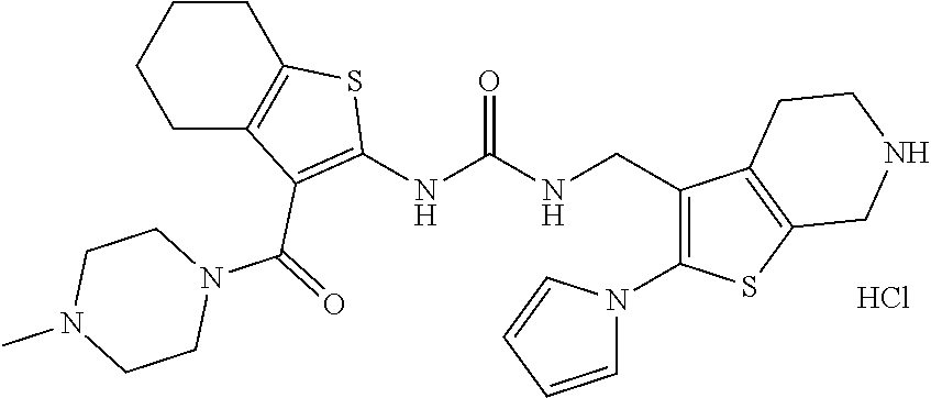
C1C2=C(CCC1)SC(NC(NCC1=C(N3C=CC=C3)SC3=C1CCNC3)=O)=C2C(=O)N1CCN(C)CC1.Cl
